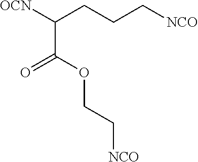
[OCN]C(CCC[NCO])C(OCC[NCO])=O
